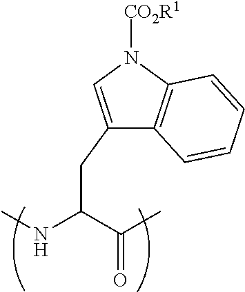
C1(CC(C(C)=O)NC)=CN([CO2R1])C2=C1C=CC=C2
